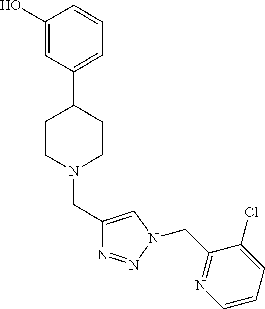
C1(O)=CC(C2CCN(CC3=CN(CC4=NC=CC=C4Cl)N=N3)CC2)=CC=C1
